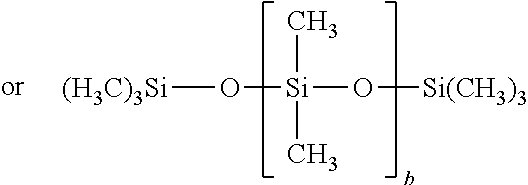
[(H3C)3Si]O[Si](C)(C)O[Si(CH3)3]
